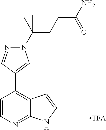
N1(C(C)(CCC(N)=O)C)N=CC(C2=C3C(=NC=C2)NC=C3)=C1
